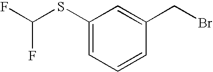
C1(SC(F)F)=CC=CC(CBr)=C1
